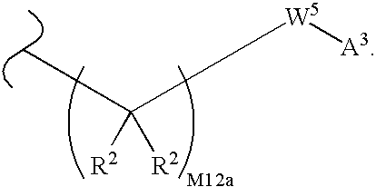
C([R2])([R2])(C)[W5][A3]
